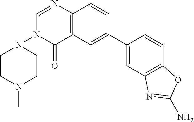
C1(=O)C2=C(N=CN1N1CCN(C)CC1)C=CC(C1=CC3=C(C=C1)OC(N)=N3)=C2
